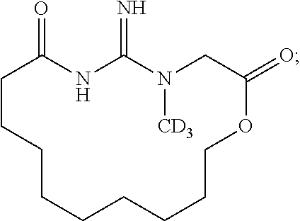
C1CCCCCCCCOC(=O)CN([CD3])C(=N)NC1=O
